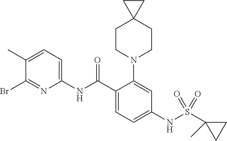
C1(Br)=NC(NC(C2=CC=C(NS(C3(C)CC3)(=O)=O)C=C2N2CCC3(CC2)CC3)=O)=CC=C1C
